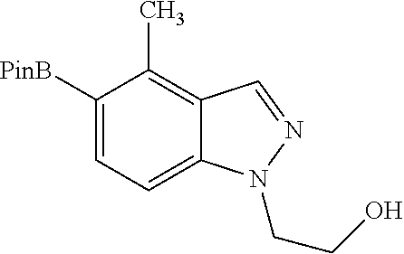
C1([PinB])=CC=C2C(=C1C)C=NN2CCO
